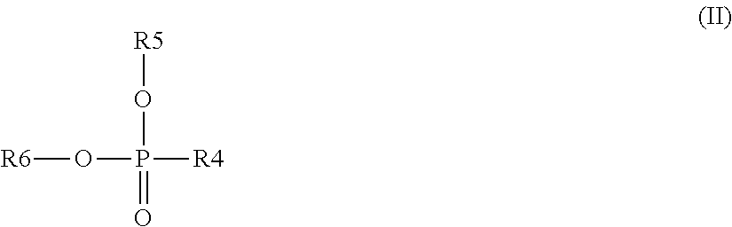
P([R4])(=O)(O[R6])O[R5]
